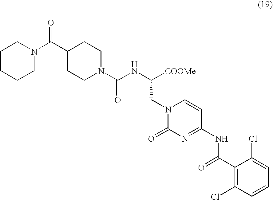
C(C1CCN(C(NC([COOMe])CN2C(=O)N=C(NC(C3=C(Cl)C=CC=C3Cl)=O)C=C2)=O)CC1)(N1CCCCC1)=O
